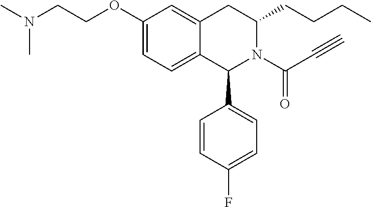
C12=CC=C(OCCN(C)C)C=C1CC(CCCC)N(C(C#C)=O)C2C1=CC=C(F)C=C1
